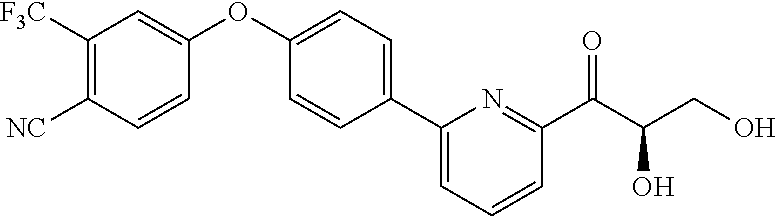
C1([F3C])=C([NC])C=CC(OC2=CC=C(C3=CC=CC(C(C(CO)O)=O)=N3)C=C2)=C1
